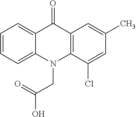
C12=C(C=C(C)C=C1Cl)C(=O)C1=CC=CC=C1N2CC(=O)O
